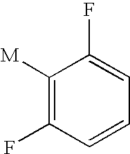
C1([M])=C(F)C=CC=C1F
